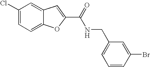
C1(C(=O)NCC2=CC=CC(Br)=C2)=CC2=CC(Cl)=CC=C2O1
